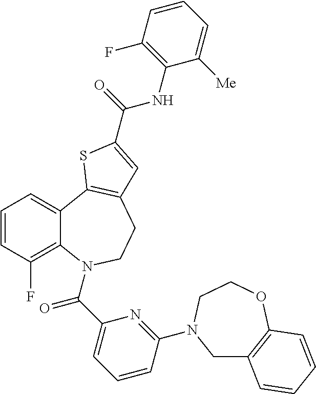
C1=CC(F)=C2C(=C1)C1=C(CCN2C(C2=CC=CC(N3CC4=C(OCC3)C=CC=C4)=N2)=O)C=C(C(=O)NC2=C(F)C=CC=C2[Me])S1
